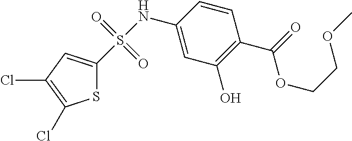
C1(NS(=O)(=O)C2=CC(Cl)=C(Cl)S2)=CC(O)=C(C(OCCOC)=O)C=C1
